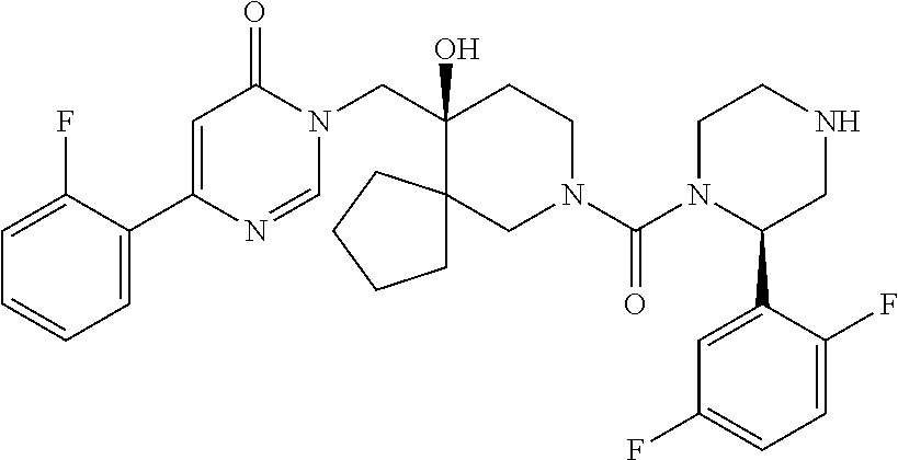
C1(C2=CC=CC=C2F)=CC(=O)N(CC2(O)CCN(C(=O)N3C(C4=CC(F)=CC=C4F)CNCC3)CC23CCCC3)C=N1
